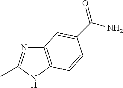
C12=C(NC(C)=N1)C=CC(C(N)=O)=C2
